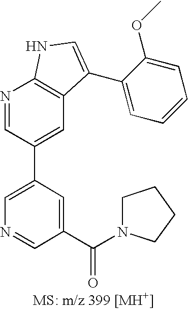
C1=C(C2=CC3=C(N=C2)NC=C3C2=CC=CC=C2OC)C=C(C(=O)N2CCCC2)C=N1
